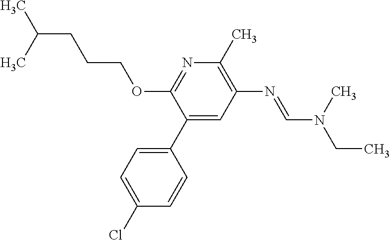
C1=C(C2=CC=C(Cl)C=C2)C(OCCCC(C)C)=NC(C)=C1N=CN(C)CC
